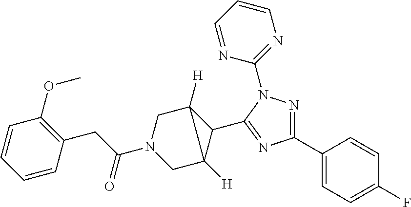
C1=CC(CC(N2CC3([H])C(C4=NC(C5=CC=C(F)C=C5)=NN4C4=NC=CC=N4)C3([H])C2)=O)=C(OC)C=C1
